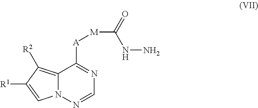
N12C(=C([R2])C([R1])=C1)C([A][M]C(=O)NN)=NC=N2
